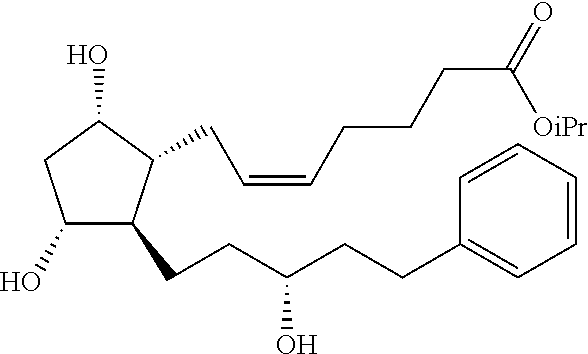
C1(O)C(CCC(CCC2=CC=CC=C2)O)C(CC=CCCCC([OiPr])=O)C(O)C1
